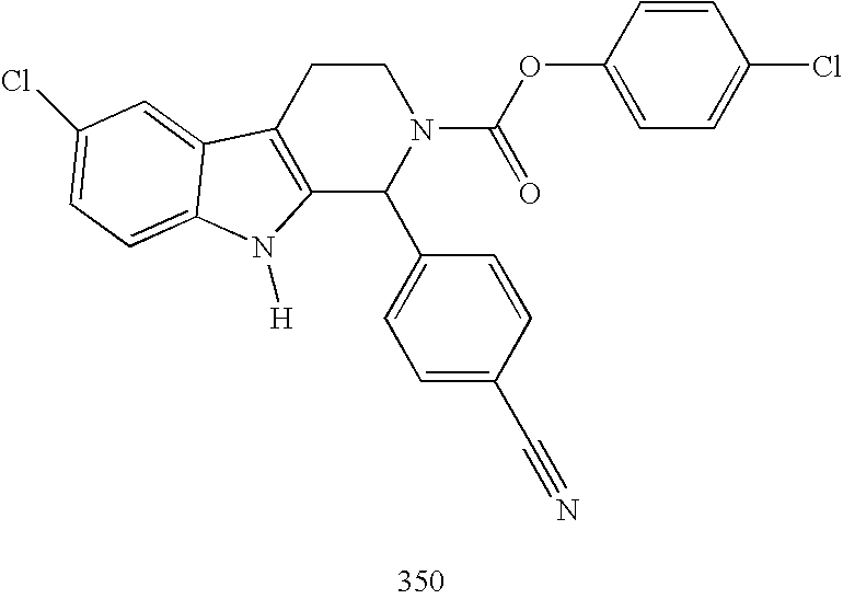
C12=C(CCN(C(OC3=CC=C(Cl)C=C3)=O)C1C1=CC=C(C#N)C=C1)C1=CC(Cl)=CC=C1N2[H]
